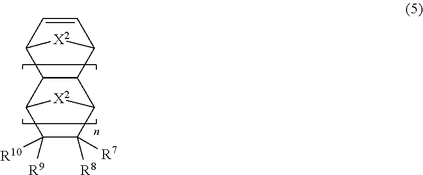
C12C(C3C([R8])([R7])C([R9])([R10])C1[X2]3)C1C=CC2[X2]1
